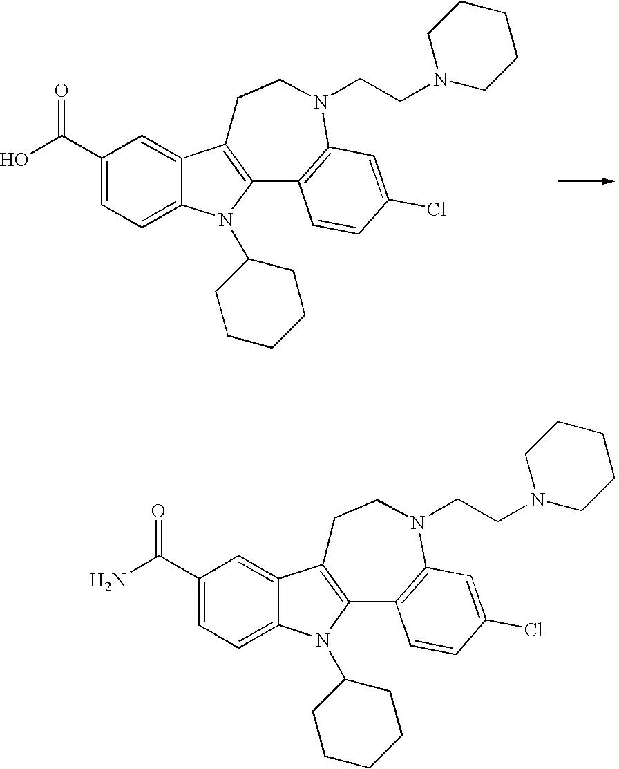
OC(C1=CC=C2C(=C1)C1=C(N2C2CCCCC2)C2=C(N(CCN3CCCCC3)CC1)C=C(Cl)C=C2)=O.NC(C1=CC=C2C(=C1)C1=C(N2C2CCCCC2)C2=C(N(CCN3CCCCC3)CC1)C=C(Cl)C=C2)=O
